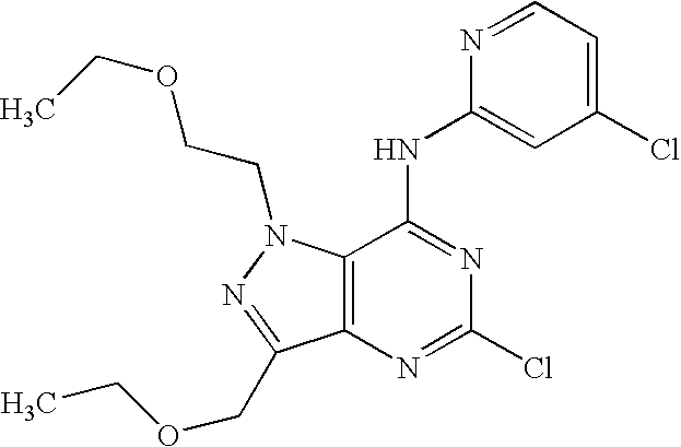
C12=C(N(CCOCC)N=C1COCC)C(NC1=CC(Cl)=CC=N1)=NC(Cl)=N2
